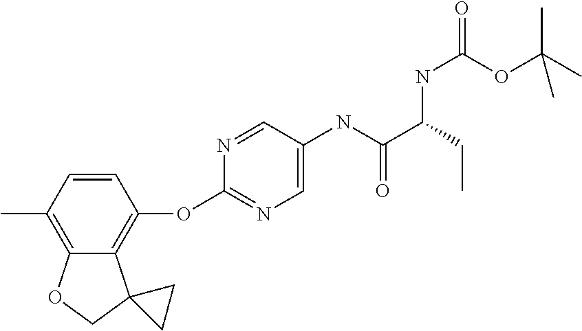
C1(C)=C2C(=C(OC3=NC=C(NC(C(CC)NC(OC(C)(C)C)=O)=O)C=N3)C=C1)C1(CO2)CC1
